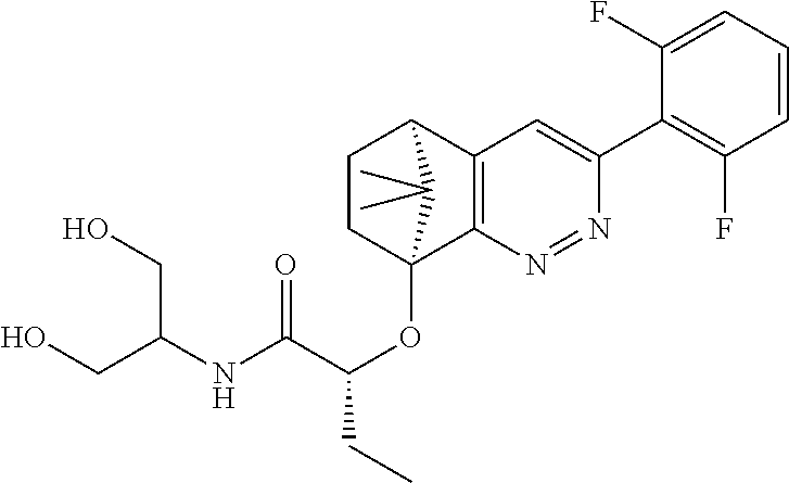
C1CC2(OC(C(NC(CO)CO)=O)CC)C3=C(C1C2(C)C)C=C(C1=C(F)C=CC=C1F)N=N3
